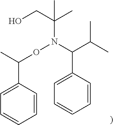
C1=C(C(C)ON(C(CO)(C)C)C(C(C)C)C2=CC=CC=C2)C=CC=C1
